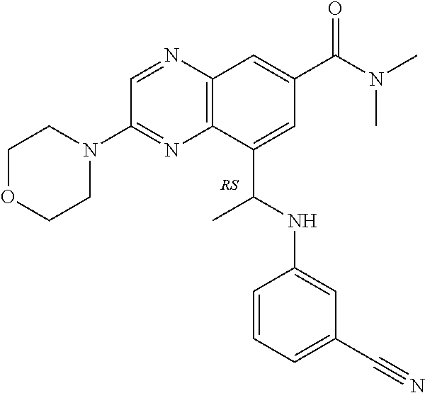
C12=C(N=CC(N3CCOCC3)=N1)C=C(C(N(C)C)=O)C=C2C(C)NC1=CC(C#N)=CC=C1
